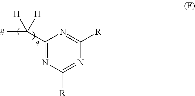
C1(C(C)([H])[H])=NC([R])=NC([R])=N1
